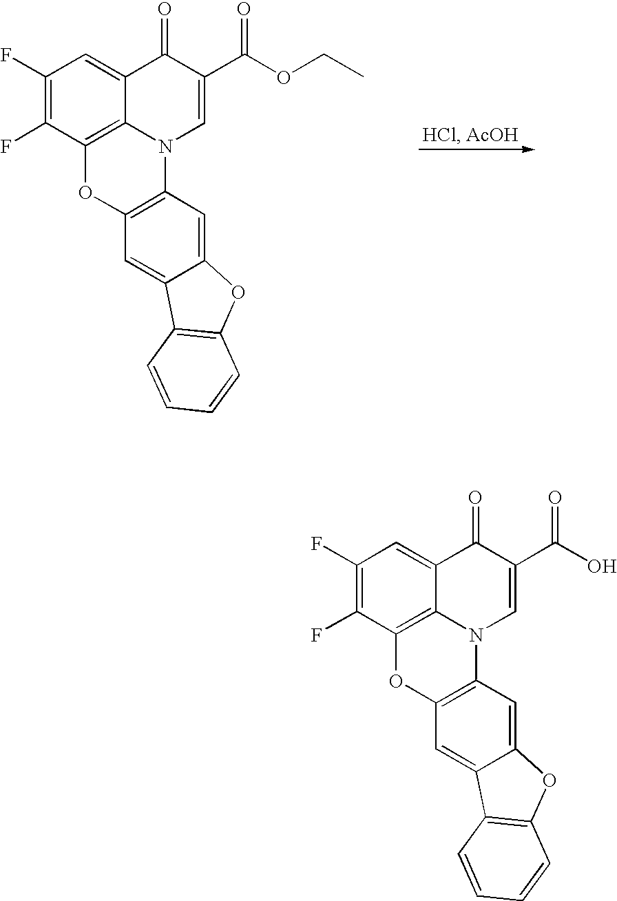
C1(F)=C(F)C2=C3C(=C1)C(=O)C(C(OCC)=O)=CN3C1=C(O2)C=C2C(=C1)OC1=C2C=CC=C1.C1(F)=C(F)C2=C3C(=C1)C(=O)C(C(O)=O)=CN3C1=C(O2)C=C2C(=C1)OC1=C2C=CC=C1
